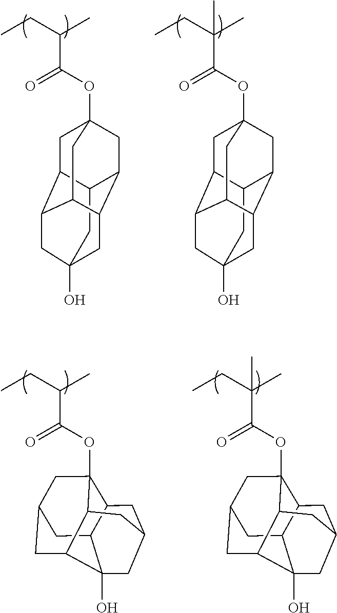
CCC(C)C(OC12CC3C4CC5(O)CC3C(C1)C(C5)C4C2)=O.CCC(C)(C(OC12CC3C4CC5(O)CC3C(C1)C(C5)C4C2)=O)C.CCC(C)C(OC12CC3CC4C5(O)C(C3)C1CC(C5)CC24)=O.CCC(C)(C(OC12CC3CC4C5(O)C(C3)C1CC(C5)CC24)=O)C
